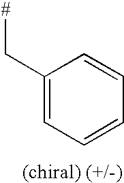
C1(C[#])=CC=CC=C1
